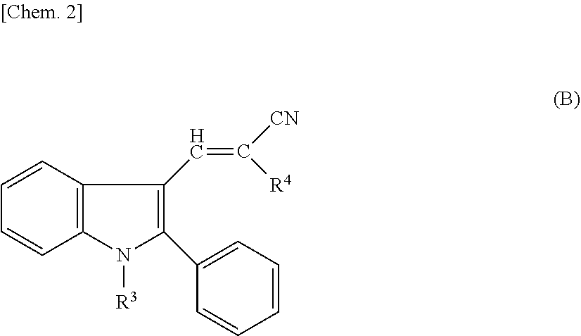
C1=CC2=C(C=C1)N([R3])C(C1=CC=CC=C1)=C2C=C([CN])[R4]
